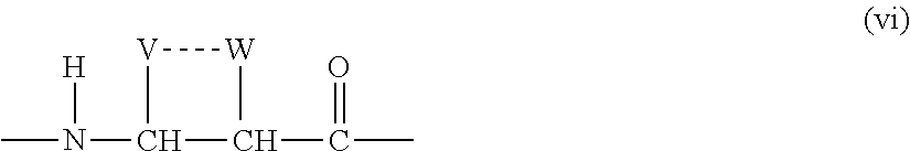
CN(C([V][W]C)CC(=O)C)[H]
